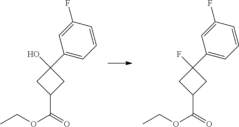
C1C(C(=O)OCC)CC1(O)C1=CC=CC(F)=C1.C1C(C(=O)OCC)CC1(F)C1=CC=CC(F)=C1
